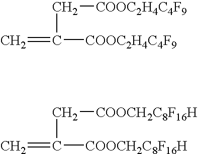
C([COOC2H4C4F9])C(=C)[COOC2H4C4F9].C([COOCH2C8F16H])C(=C)[COOCH2C8F16H]
